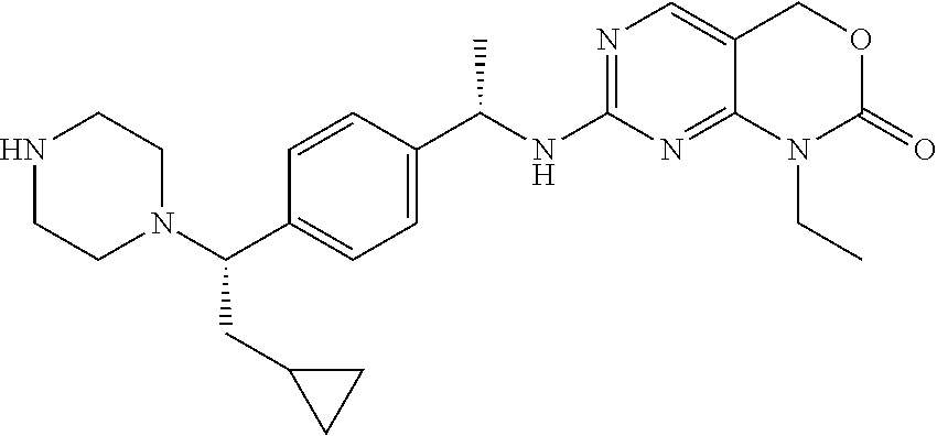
C1(NC(C2=CC=C(C(N3CCNCC3)CC3CC3)C=C2)C)=NC=C2C(=N1)N(CC)C(=O)OC2
